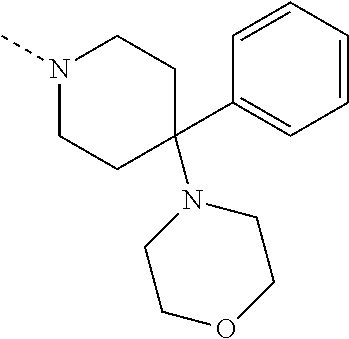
C1CN(C)CCC1(C1=CC=CC=C1)N1CCOCC1
